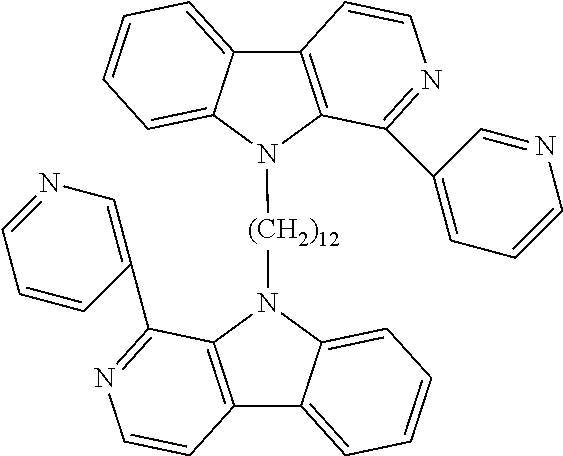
C12=C(N([(CH2)12]N3C4=C(C5=CC=CC=C35)C=CN=C4C3=CN=CC=C3)C3=CC=CC=C13)C(C1=CC=CN=C1)=NC=C2
